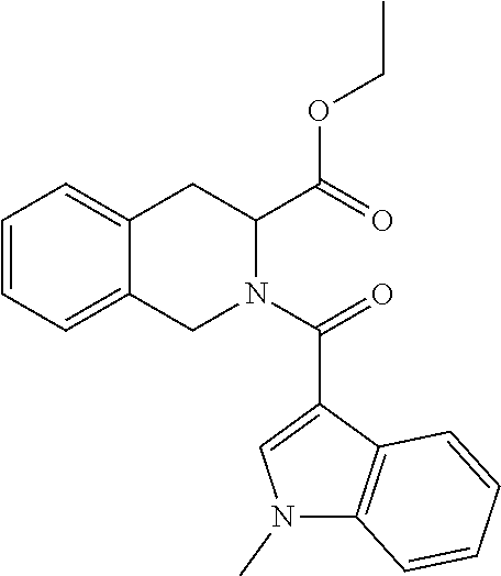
C1=CC=C2C(=C1)CC(C(OCC)=O)N(C(=O)C1=CN(C)C3=C1C=CC=C3)C2
